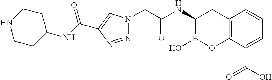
C12=C(C(C(O)=O)=CC=C1)OB(O)C(NC(CN1N=NC(C(NC3CCNCC3)=O)=C1)=O)C2
